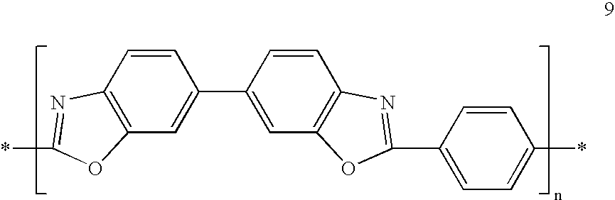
C1=CC2=C(C=C1C1=CC3=C(C=C1)N=C(C1=CC=C(*)C=C1)O3)OC(*)=N2
